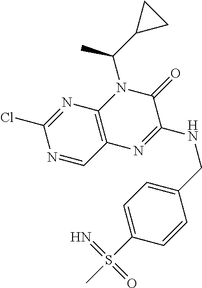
N1=C(Cl)N=CC2=C1N(C(C1CC1)C)C(=O)C(NCC1=CC=C(S(C)(=N)=O)C=C1)=N2
